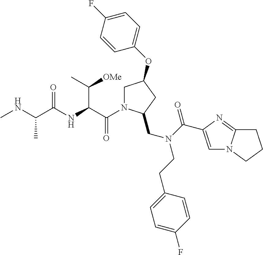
C(C(NC(C(NC)C)=O)C([OMe])C)(=O)N1CC(OC2=CC=C(F)C=C2)CC1CN(C(=O)C1=CN2C(=N1)CCC2)CCC1=CC=C(F)C=C1
